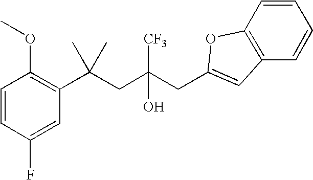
C1=CC(F)=CC(C(CC(CC2=CC3=C(O2)C=CC=C3)([CF3])O)(C)C)=C1OC
